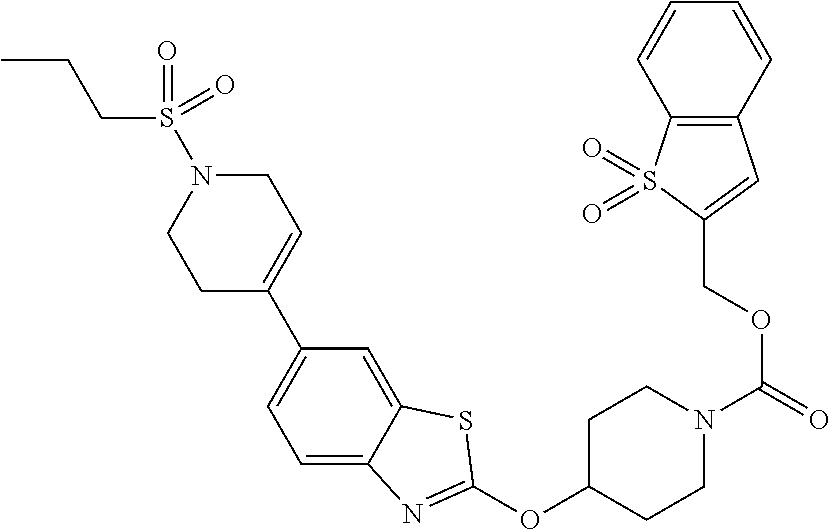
C1C(C2=CC=C3C(=C2)SC(OC2CCN(C(OCC4=CC5=C(S4(=O)=O)C=CC=C5)=O)CC2)=N3)=CCN(S(=O)(CCC)=O)C1
